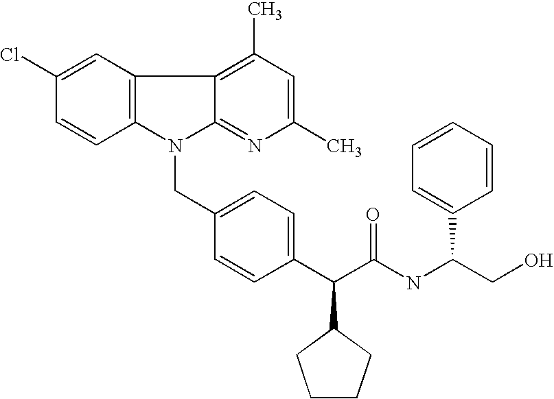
N1(CC2=CC=C(C(C(NC(CO)C3=CC=CC=C3)=O)C3CCCC3)C=C2)C2=NC(C)=CC(C)=C2C2=C1C=CC(Cl)=C2
